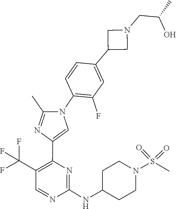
C1(NC2CCN(S(=O)(=O)C)CC2)=NC(C2=CN(C3=C(F)C=C(C4CN(CC(O)C)C4)C=C3)C(C)=N2)=C(C(F)(F)F)C=N1
